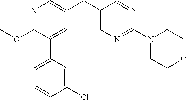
C1(OC)=NC=C(CC2=CN=C(N3CCOCC3)N=C2)C=C1C1=CC=CC(Cl)=C1
